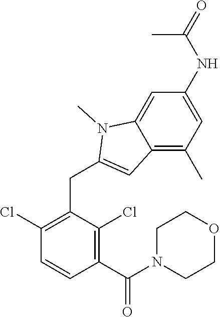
C1(Cl)=C(CC2=CC3=C(C)C=C(NC(=O)C)C=C3N2C)C(Cl)=C(C(N2CCOCC2)=O)C=C1
